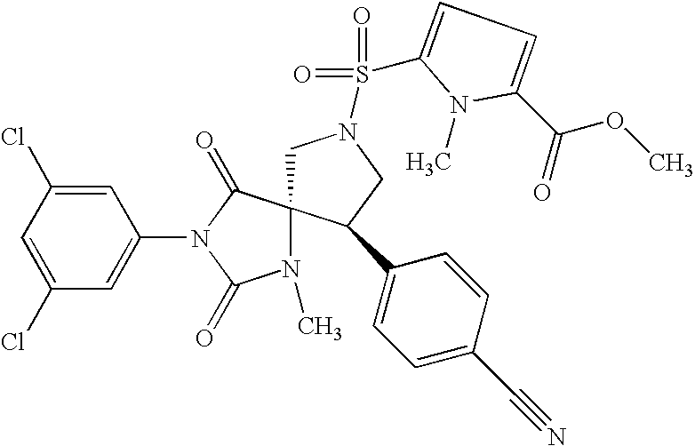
C1=C(Cl)C=C(N2C(=O)N(C)C3(C2=O)CN(S(=O)(=O)C2=CC=C(C(=O)OC)N2C)CC3C2=CC=C(C#N)C=C2)C=C1Cl
